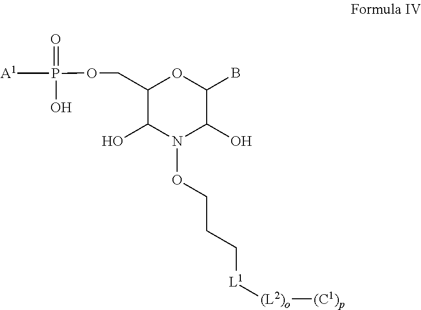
C1(COP([A1])(O)=O)C(O)N(OCCC[L1][(L2)o][(C1)p])C(O)C(B)O1
